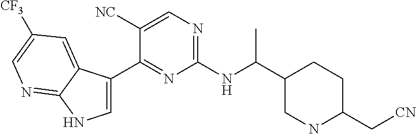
C1=C(C2=NC(NC(C3CNC(C[CN])CC3)C)=NC=C2[NC])C2=CC([CF3])=CN=C2N1
